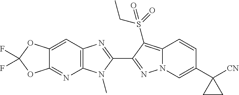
C1(C2=NN3C(=C2S(CC)(=O)=O)C=CC(C2([CN])CC2)=C3)=NC2=C(N1C)N=C1C(=C2)OC(F)(F)O1
